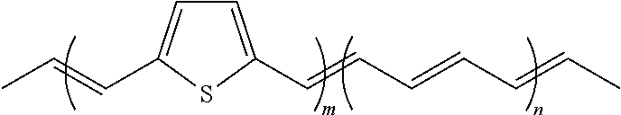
C1=C(C=CC=CC=CC)SC(C=CC)=C1
